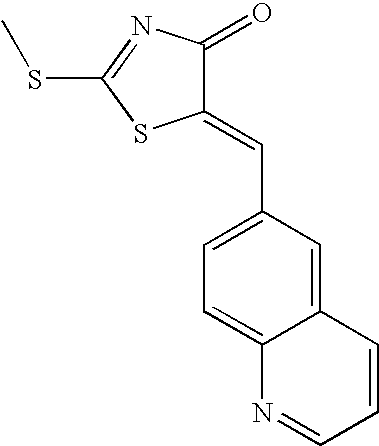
C12=CC(C=C3C(=O)N=C(SC)S3)=CC=C1N=CC=C2
